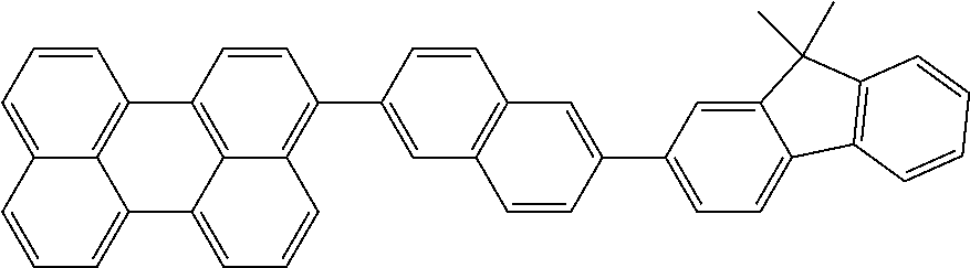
C12=C3C(=C(C4=CC5=C(C=C4)C=C(C4=CC=C6C(=C4)C(C)(C)C4=C6C=CC=C4)C=C5)C=C1)C=CC=C3C1=CC=CC3=CC=CC2=C13
